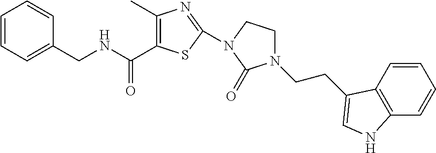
C(NCC1=CC=CC=C1)(=O)C1=C(C)N=C(N2CCN(CCC3=CNC4=C3C=CC=C4)C2=O)S1
